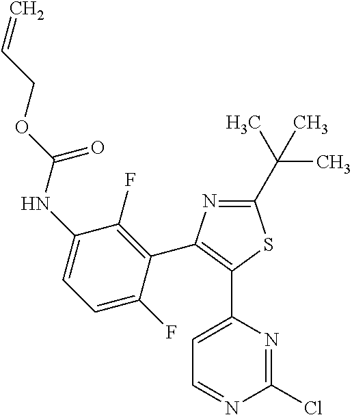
C1=C(C2=C(C3=C(F)C(NC(OCC=C)=O)=CC=C3F)N=C(C(C)(C)C)S2)N=C(Cl)N=C1
